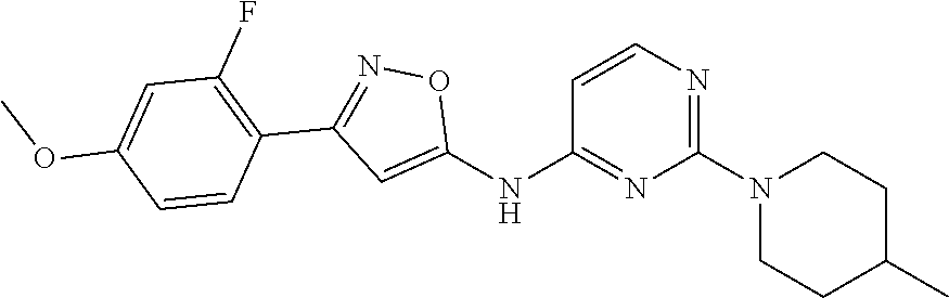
C1=CN=C(N2CCC(C)CC2)N=C1NC1=CC(C2=C(F)C=C(OC)C=C2)=NO1
